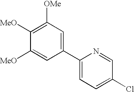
C1(C2=CC=C(Cl)C=N2)=CC([OMe])=C([MeO])C([MeO])=C1
